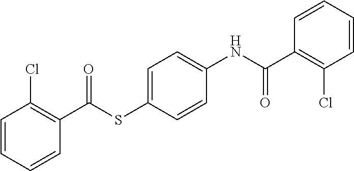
C1=C(SC(=O)C2=C(Cl)C=CC=C2)C=CC(NC(=O)C2=C(Cl)C=CC=C2)=C1
